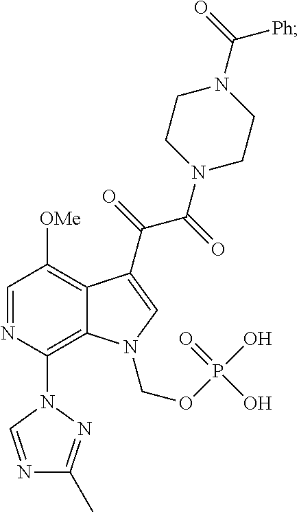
C12=C(N3N=C(C)N=C3)N=CC([OMe])=C1C(C(C(N1CCN(C(=O)[Ph])CC1)=O)=O)=CN2COP(O)(=O)O
